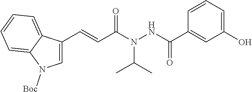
C1=C(C=CC(N(NC(C2=CC(O)=CC=C2)=O)C(C)C)=O)C2=CC=CC=C2N1[Boc]
